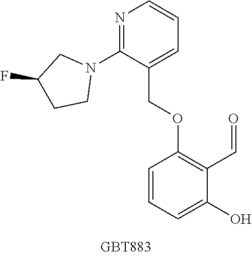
N1=C(N2CC(F)CC2)C(COC2=C(C=O)C(O)=CC=C2)=CC=C1
